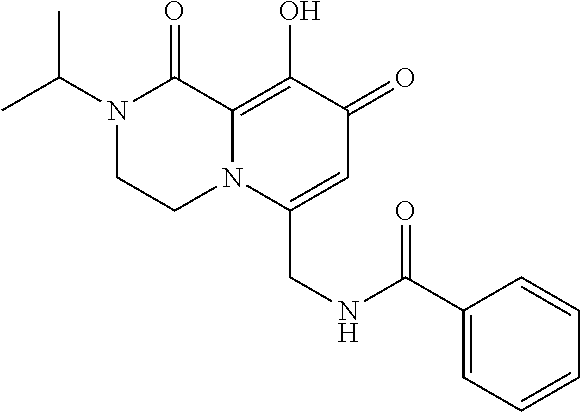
N1(C(C)C)CCN2C(=C(O)C(=O)C=C2CNC(C2=CC=CC=C2)=O)C1=O
